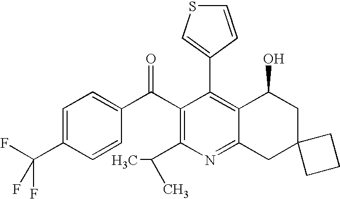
C1(C2=C3C(=NC(C(C)C)=C2C(C2=CC=C(C(F)(F)F)C=C2)=O)CC2(CC3O)CCC2)=CSC=C1
